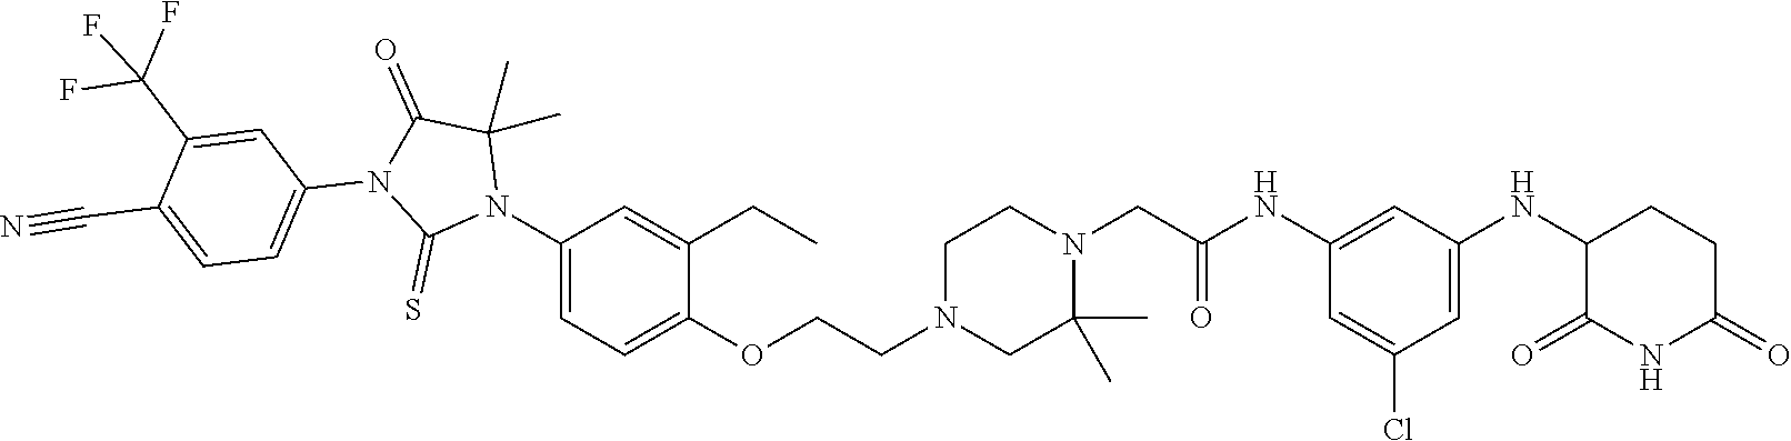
C1=C(Cl)C=C(NC2C(=O)NC(=O)CC2)C=C1NC(CN1CCN(CCOC2=CC=C(N3C(C)(C)C(=O)N(C4=CC=C(C#N)C(C(F)(F)F)=C4)C3=S)C=C2CC)CC1(C)C)=O
